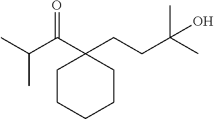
O=C(C1(CCC(C)(C)O)CCCCC1)C(C)C
